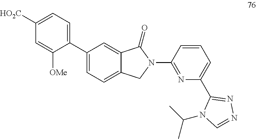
C1([HO2C])=CC=C(C2=CC=C3C(=C2)C(=O)N(C2=NC(C4=NN=CN4C(C)C)=CC=C2)C3)C([OMe])=C1
